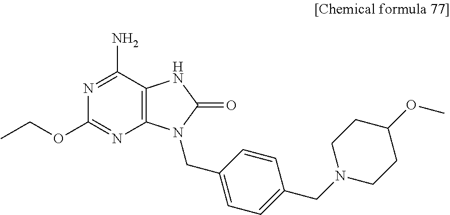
N1=C(N)C2=C(N=C1OCC)N(CC1=CC=C(CN3CCC(OC)CC3)C=C1)C(=O)N2
